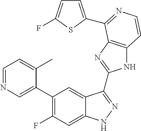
C1=C(C2=C(F)C=C3C(=C2)C(C2=NC4=C(N2)C=CN=C4C2=CC=C(F)S2)=NN3)C(C)=CC=N1
